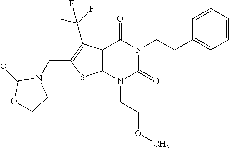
C12=C(N(CCOC)C(=O)N(CCC3=CC=CC=C3)C1=O)SC(CN1CCOC1=O)=C2C(F)(F)F
